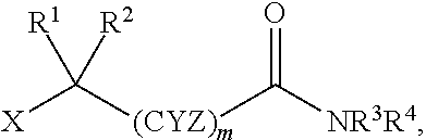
[X]C([(CYZ)m]C(=O)[NR3R4])([R1])[R2]
